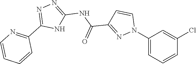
C1(N2C=CC(C(NC3=NN=C(C4=NC=CC=C4)N3)=O)=N2)=CC=CC(Cl)=C1
